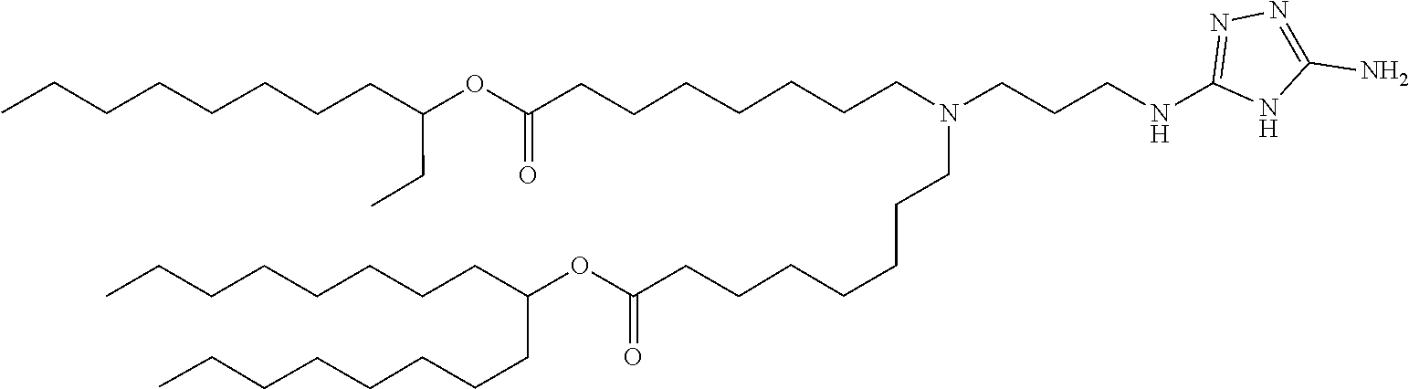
N1C(N)=NN=C1NCCCN(CCCCCCCC(OC(CCCCCCCC)CCCCCCCC)=O)CCCCCCCC(OC(CC)CCCCCCCC)=O
